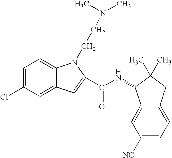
C1=C(Cl)C=C2C(=C1)N(CCN(C)C)C(C(NC1C3=CC([NC])=CC=C3CC1(C)C)=O)=C2
